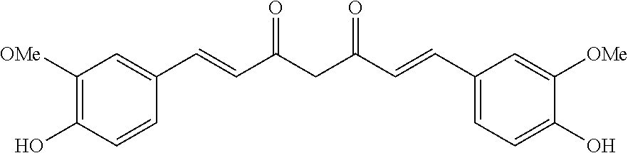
C1([OMe])=C(O)C=CC(C=CC(CC(C=CC2=CC=C(O)C([OMe])=C2)=O)=O)=C1
